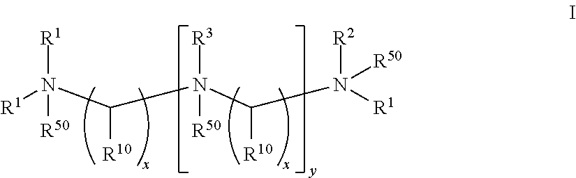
[R1]N(C(N(C(N([R2])([R1])[R50])[R10])([R3])[R50])[R10])([R1])[R50]
